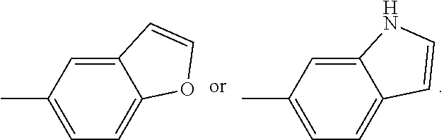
CC1=CC=C2C(=C1)C=CO2.CC1=CC=C2C(=C1)NC=C2
